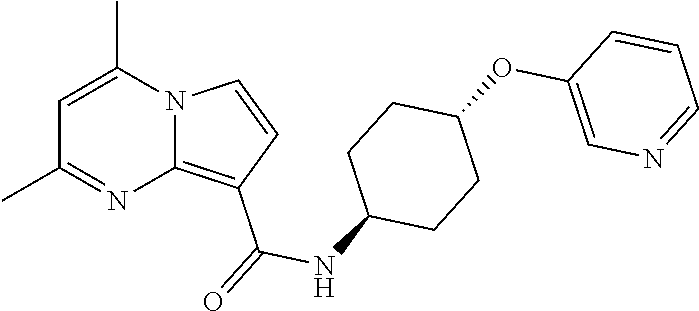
C1=C(C)N2C(=C(C(=O)NC3CCC(OC4=CN=CC=C4)CC3)C=C2)N=C1C
